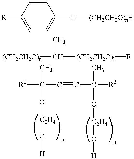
[R]C1=CC=C(O[(CH2CH2O)nH])C=C1.[(CH2CH2O)n]C(C)[(CH2CH2O)l][R].C(O[C2H4]O[H])(C#CC(O[C2H4]O[H])(C)[R2])([R1])C
